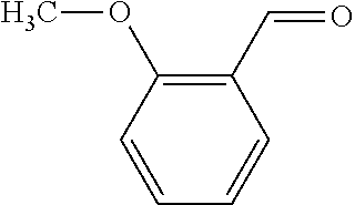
C1=CC=CC(C=O)=C1OC
